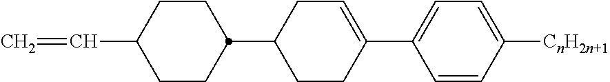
C1CC(C=C)CCC1C1CCC(C2=CC=C([CnH2n+1])C=C2)=CC1
